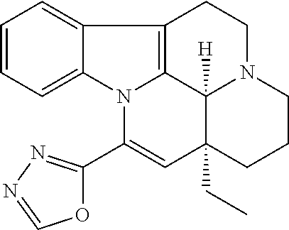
C1=CC=C2C(=C1)C1=C3N2C(C2=NN=CO2)=CC2(CC)C3([H])N(CC1)CCC2
